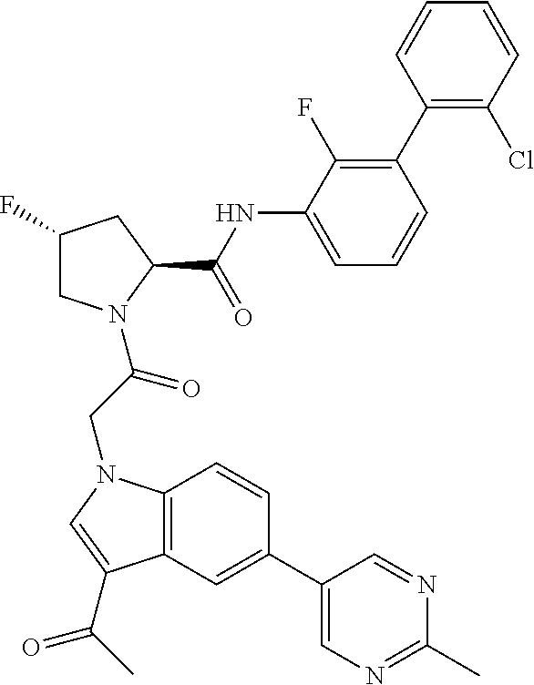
C1(F)CN(C(CN2C3=C(C=C(C4=CN=C(C)N=C4)C=C3)C(C(C)=O)=C2)=O)C(C(NC2=CC=CC(C3=C(Cl)C=CC=C3)=C2F)=O)C1
